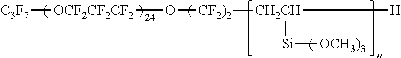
[C3F7][OCF2CF2CF2]O[CF2)2][CH2CH]([Si][OCH3)3])[H]
